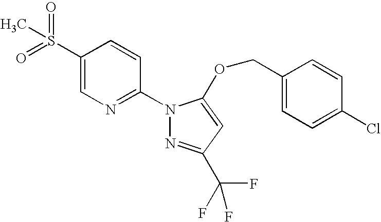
C1(S(=O)(=O)C)=CN=C(N2N=C(C(F)(F)F)C=C2OCC2=CC=C(Cl)C=C2)C=C1
